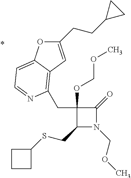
C1(OCOC)(CC2=C3C(=CC=N2)OC(CCC2CC2)=C3)C(CSC2CCC2)N(COC)C1=O
